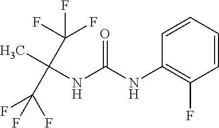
O=C(NC1=C(F)C=CC=C1)NC(C)(C(F)(F)F)C(F)(F)F
